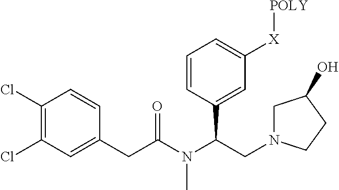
C1=CC(C(CN2CC(O)CC2)N(C(CC2=CC(Cl)=C(Cl)C=C2)=O)C)=CC([X][POLY])=C1
